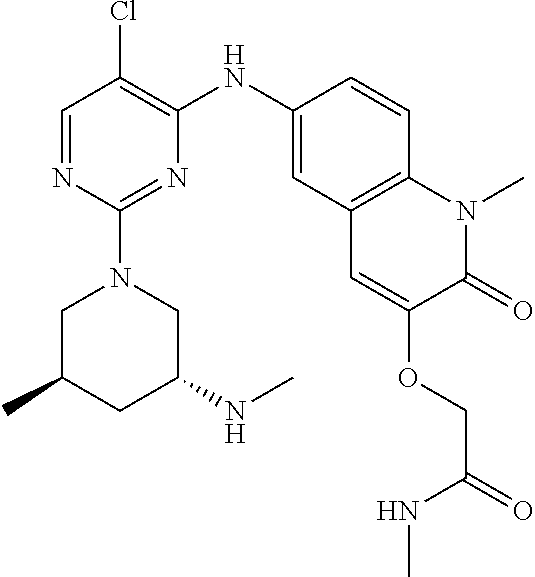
C1=NC(N2CC(NC)CC(C)C2)=NC(NC2=CC3=C(C=C2)N(C)C(=O)C(OCC(NC)=O)=C3)=C1Cl
